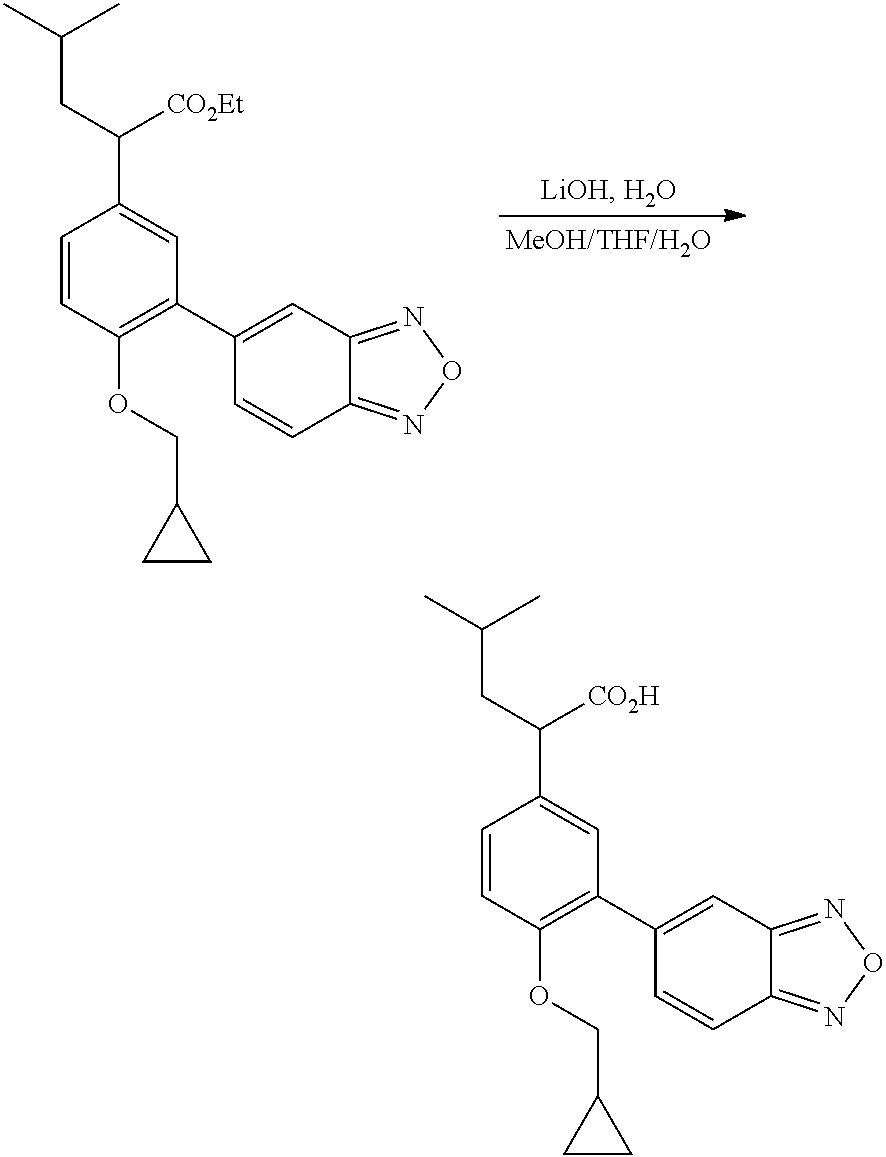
C1=CC(OCC2CC2)=C(C2=CC3=NON=C3C=C2)C=C1C(CC(C)C)[CO2Et].C1=CC(OCC2CC2)=C(C2=CC3=NON=C3C=C2)C=C1C(CC(C)C)[CO2H]
